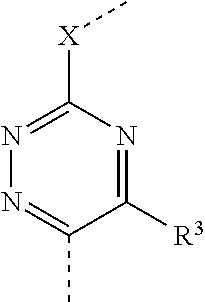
C1([R3])=NC([X]C)=NN=C1C
